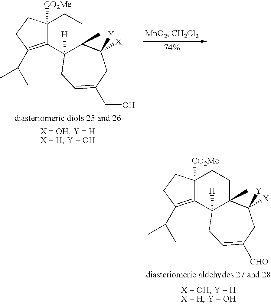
C12([CO2Me])C(=C(C(C)C)CC1)C1([H])C(C)(CC2)C([X])([Y])CC([CHO])=CC1.C12([CO2Me])C(=C(C(C)C)CC1)C1([H])C(C)(CC2)C([X])([Y])CC(CO)=CC1
